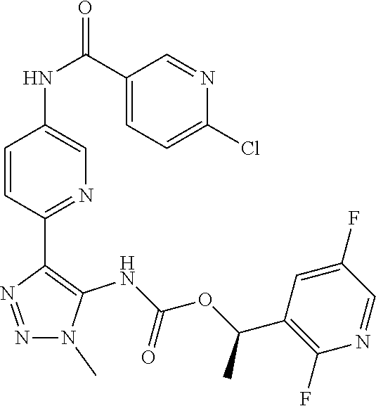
N1(C)N=NC(C2=NC=C(NC(C3=CC=C(Cl)N=C3)=O)C=C2)=C1NC(OC(C1=C(F)N=CC(F)=C1)C)=O
